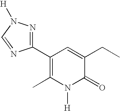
C1(C2=NN([H])C=N2)=C(C)N([H])C(=O)C(CC)=C1
